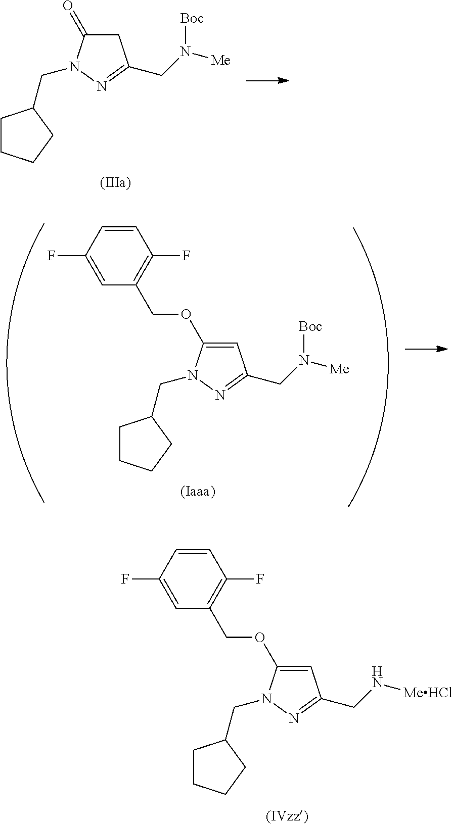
C1CCCC1CN1C(=O)CC(CN([Me])[Boc])=N1.C1CCCC1CN1C(OCC2=C(F)C=CC(F)=C2)=CC(CN([Me])[Boc])=N1.C1CCCC1CN1C(OCC2=C(F)C=CC(F)=C2)=CC(CN[MeHCl])=N1
